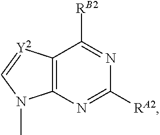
C12=C(N=C([RA2])N=C1[RB2])N(C)C=[Y2]2
